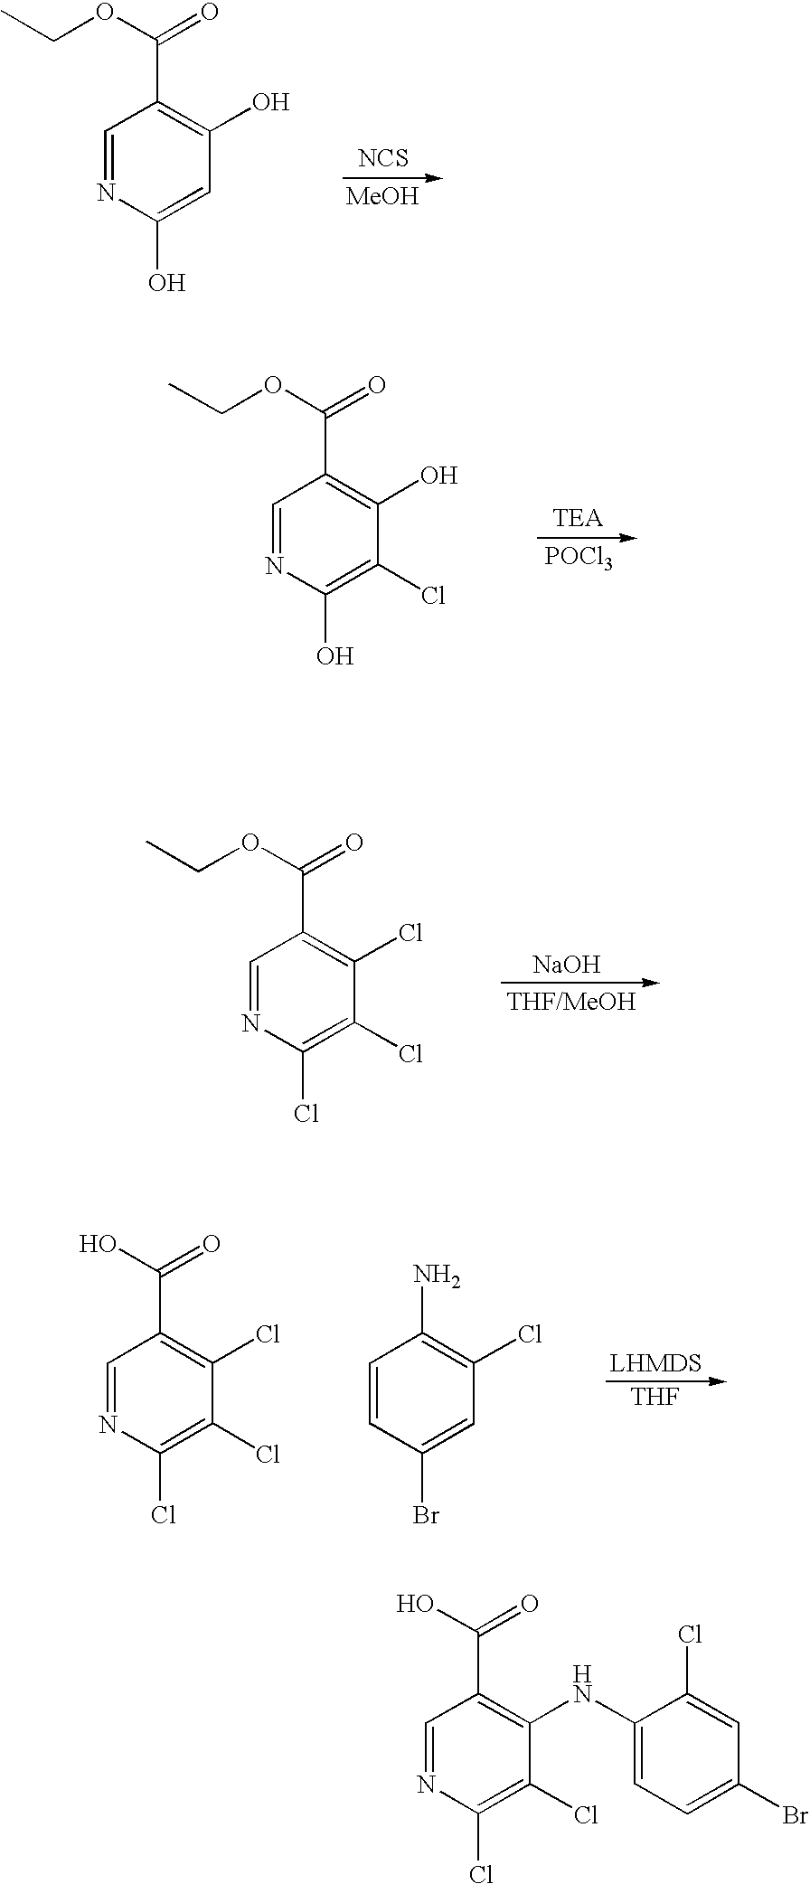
C1=NC(O)=CC(O)=C1C(OCC)=O.[NCS].[MeOH].C1=NC(O)=C(Cl)C(O)=C1C(OCC)=O.[TEA].[POCl3].C1=NC(Cl)=C(Cl)C(Cl)=C1C(OCC)=O.[NaOH].C1=NC(Cl)=C(Cl)C(Cl)=C1C(O)=O.C1=CC(Br)=CC(Cl)=C1N.[THF].C1=NC(Cl)=C(Cl)C(NC2=CC=C(Br)C=C2Cl)=C1C(O)=O
